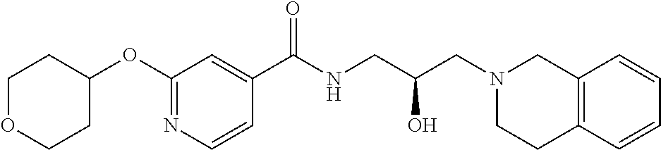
C1(C(NCC(CN2CC3=C(CC2)C=CC=C3)O)=O)=CC(OC2CCOCC2)=NC=C1
